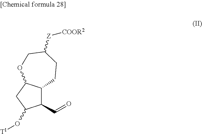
C1(C=O)C2C(CC1O[T1])OCC([Z][COOR2])CC2
